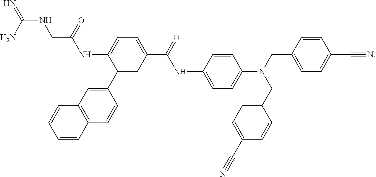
C(NCC(NC1=CC=C(C(=O)NC2=CC=C(N(CC3=CC=C(C#N)C=C3)CC3=CC=C(C#N)C=C3)C=C2)C=C1C1=CC2=C(C=C1)C=CC=C2)=O)(N)=N
